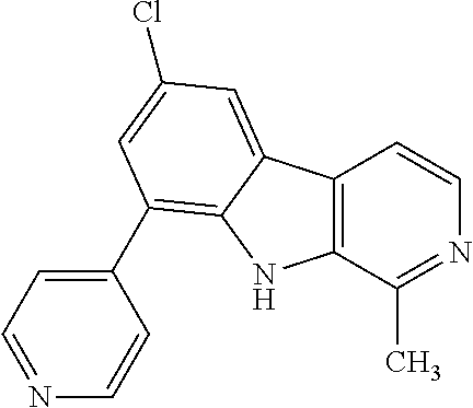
C12=C(C(C)=NC=C1)NC1=C(C3=CC=NC=C3)C=C(Cl)C=C21
